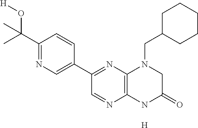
C1(C(O[H])(C)C)=NC=C(C2=NC3=C(N=C2)NC(=O)CN3CC2CCCCC2)C=C1.[H]
